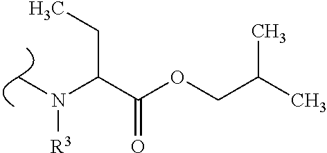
C(C(OCC(C)C)=O)(N(C)[R3])CC
